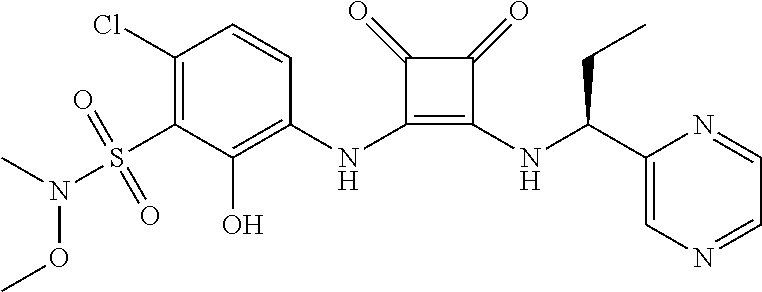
C1(Cl)=C(S(=O)(=O)N(C)OC)C(O)=C(NC2=C(NC(C3=CN=CC=N3)CC)C(=O)C2=O)C=C1
